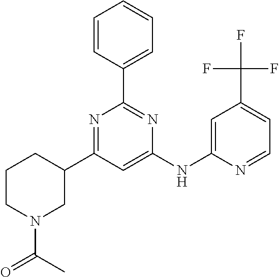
C1CN(C(=O)C)CC(C2=NC(C3=CC=CC=C3)=NC(NC3=CC(C(F)(F)F)=CC=N3)=C2)C1
